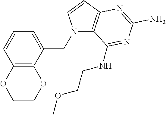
C1COC2=C(O1)C=CC=C2CN1C2=C(C=C1)N=C(N)N=C2NCCOC
